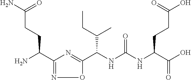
C1(C(N)CCC(=O)N)=NOC(C(NC(NC(C(O)=O)CCC(=O)O)=O)C(CC)C)=N1
